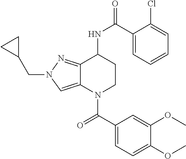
C1(C(NC2CCN(C(C3=CC=C(OC)C(OC)=C3)=O)C3=CN(CC4CC4)N=C23)=O)=CC=CC=C1Cl
